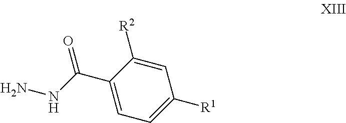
C1=C([R2])C(C(NN)=O)=CC=C1[R1]
